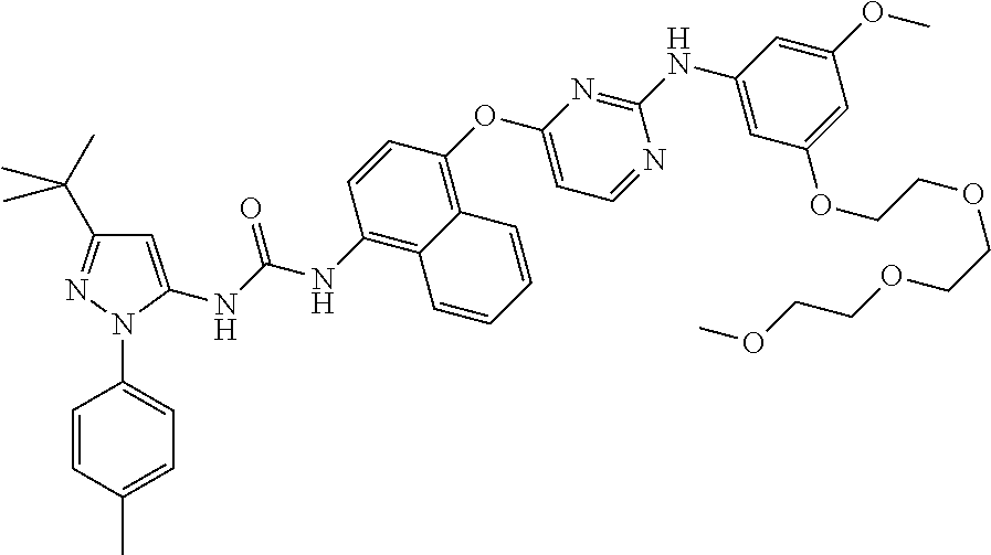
C1=C(NC(NC2=C3C(=C(OC4=CC=NC(NC5=CC(OCCOCCOCCOC)=CC(OC)=C5)=N4)C=C2)C=CC=C3)=O)N(C2=CC=C(C)C=C2)N=C1C(C)(C)C
